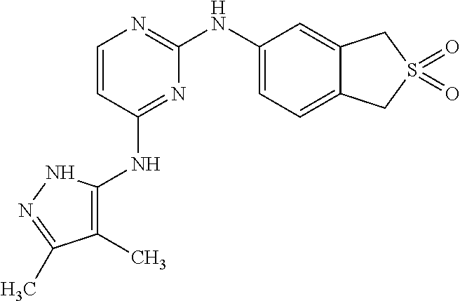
C1=CC(NC2=C(C)C(C)=NN2)=NC(NC2=CC=C3C(=C2)CS(=O)(=O)C3)=N1
